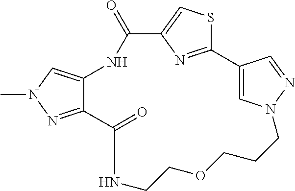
C12=NC(=CS1)C(=O)NC1=CN(C)N=C1C(=O)NCCOCCCN1C=C2C=N1
